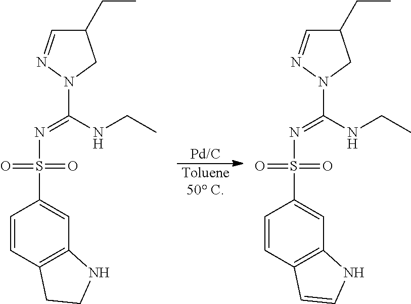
C1(CC)C=NN(C(=NS(=O)(=O)C2=CC3=C(C=C2)C=CN3)NCC)C1.C1(CC)C=NN(C(=NS(=O)(=O)C2=CC3=C(C=C2)CCN3)NCC)C1.[Toluene50 C].[Pd/C]
